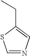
C1=NC=C(CC)S1
